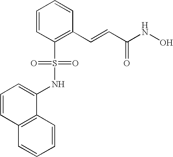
C1=CC=CC(C=CC(NO)=O)=C1S(=O)(=O)NC1=CC=CC2=C1C=CC=C2
